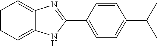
C1=CC=C2C(=C1)N=C(C1=CC=C(C(C)C)C=C1)N2
